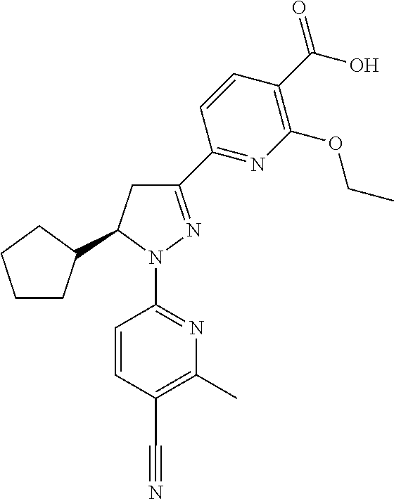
C1CC(C2CC(C3=NC(OCC)=C(C(O)=O)C=C3)=NN2C2=NC(C)=C(C#N)C=C2)CC1
